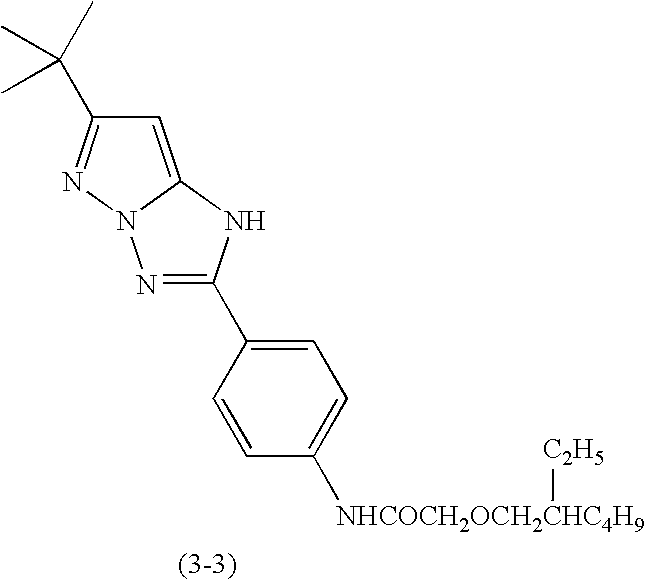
N1=C(C2=CC=C([NHCOCH2OCH2CHC4H9][C2H5])C=C2)NC2=CC(C(C)(C)C)=NN12
